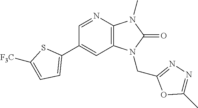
C1(C2=CC=C([F3C])S2)=CC2=C(N=C1)N(C)C(=O)N2CC1=NN=C(C)O1
